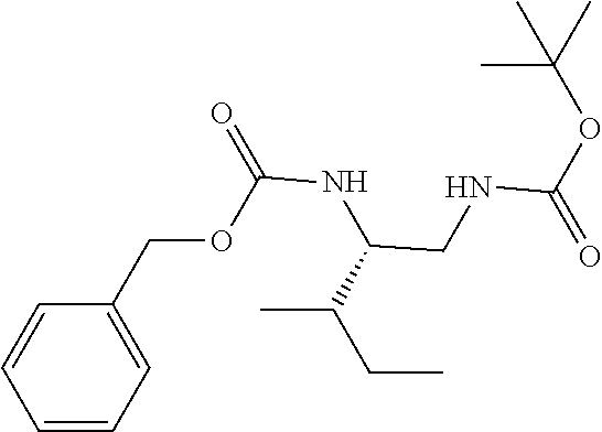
C1=CC=CC=C1COC(NC(CNC(OC(C)(C)C)=O)C(CC)C)=O
